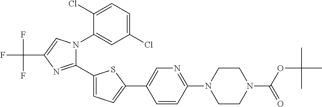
C1(Cl)=CC=C(Cl)C(N2C(C3=CC=C(C4=CN=C(N5CCN(C(OC(C)(C)C)=O)CC5)C=C4)S3)=NC(C(F)(F)F)=C2)=C1
